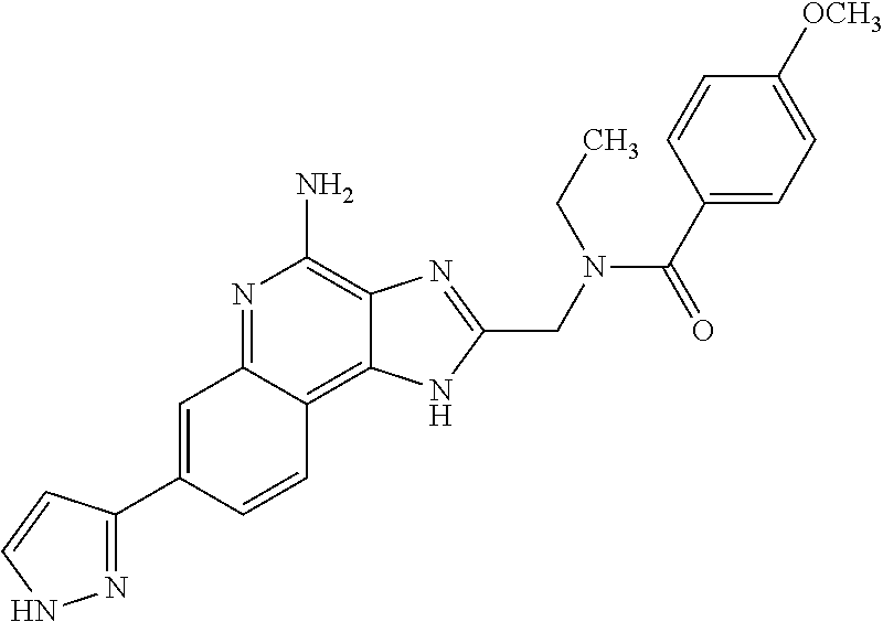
C1=C(C2=NNC=C2)C=CC2=C3C(=C(N)N=C12)N=C(CN(C(C1=CC=C([OCH3])C=C1)=O)CC)N3
